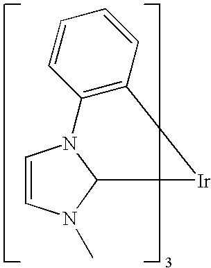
C1=CN(C)C2N1C1=C(C=CC=C1)[Ir]2
